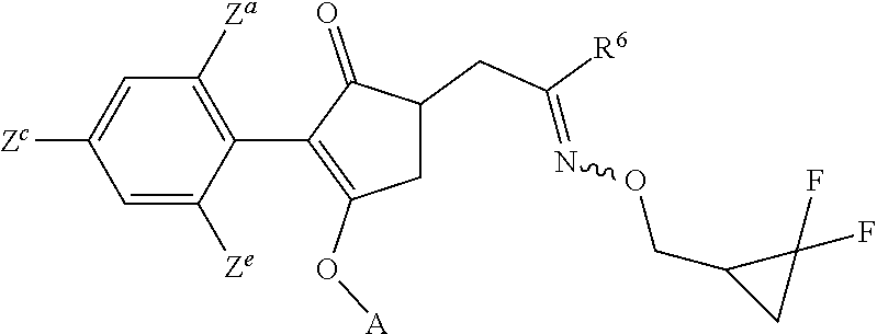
C1=C([Ze])C(C2=C(O[A])CC(CC([R6])=NOCC3CC3(F)F)C2=O)=C([Za])C=C1[Zc]
